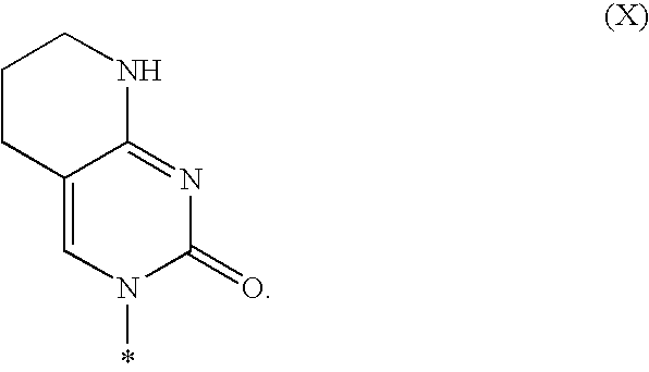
C1CC2=CN(*)C(=O)N=C2NC1
